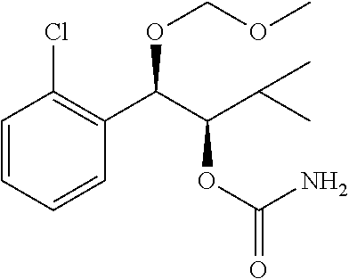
C1=CC=CC(C(C(OC(N)=O)C(C)C)OCOC)=C1Cl
